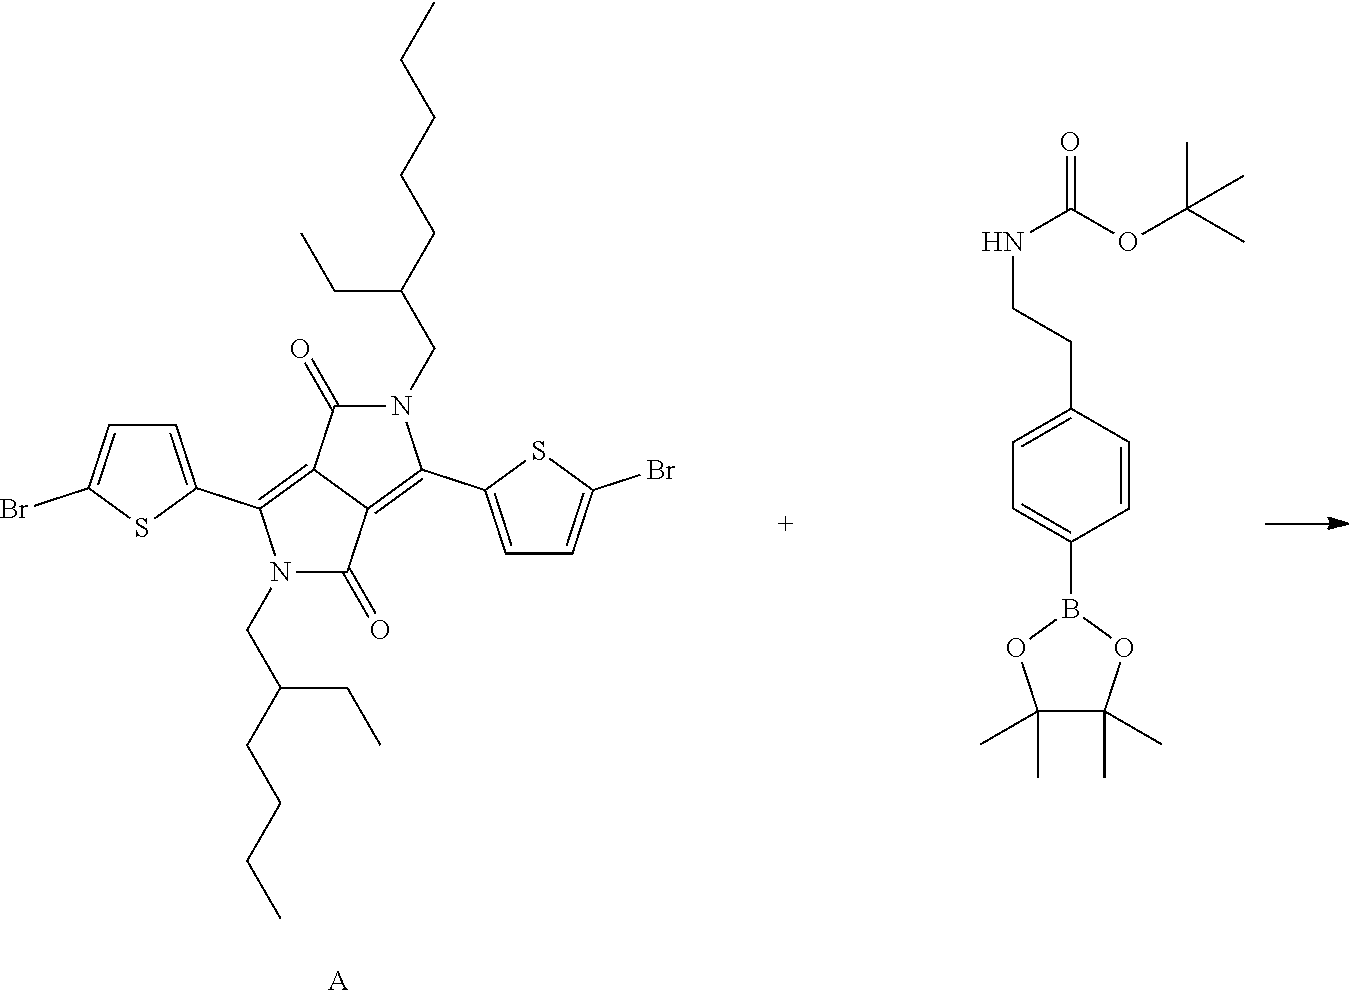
[A].C(C(CC)CCCC)N1C(=O)C2=C(C3=CC=C(Br)S3)N(CC(CCCCC)CC)C(=O)C2=C1C1=CC=C(Br)S1.C1=CC(CCNC(OC(C)(C)C)=O)=CC=C1B1OC(C)(C)C(C)(C)O1
